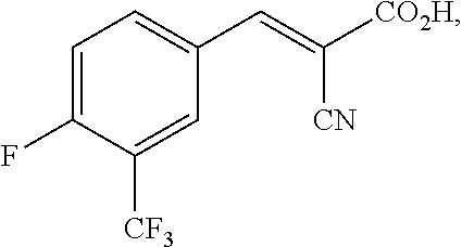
C1=C(F)C([CF3])=CC(C=C([CO2H])[CN])=C1
